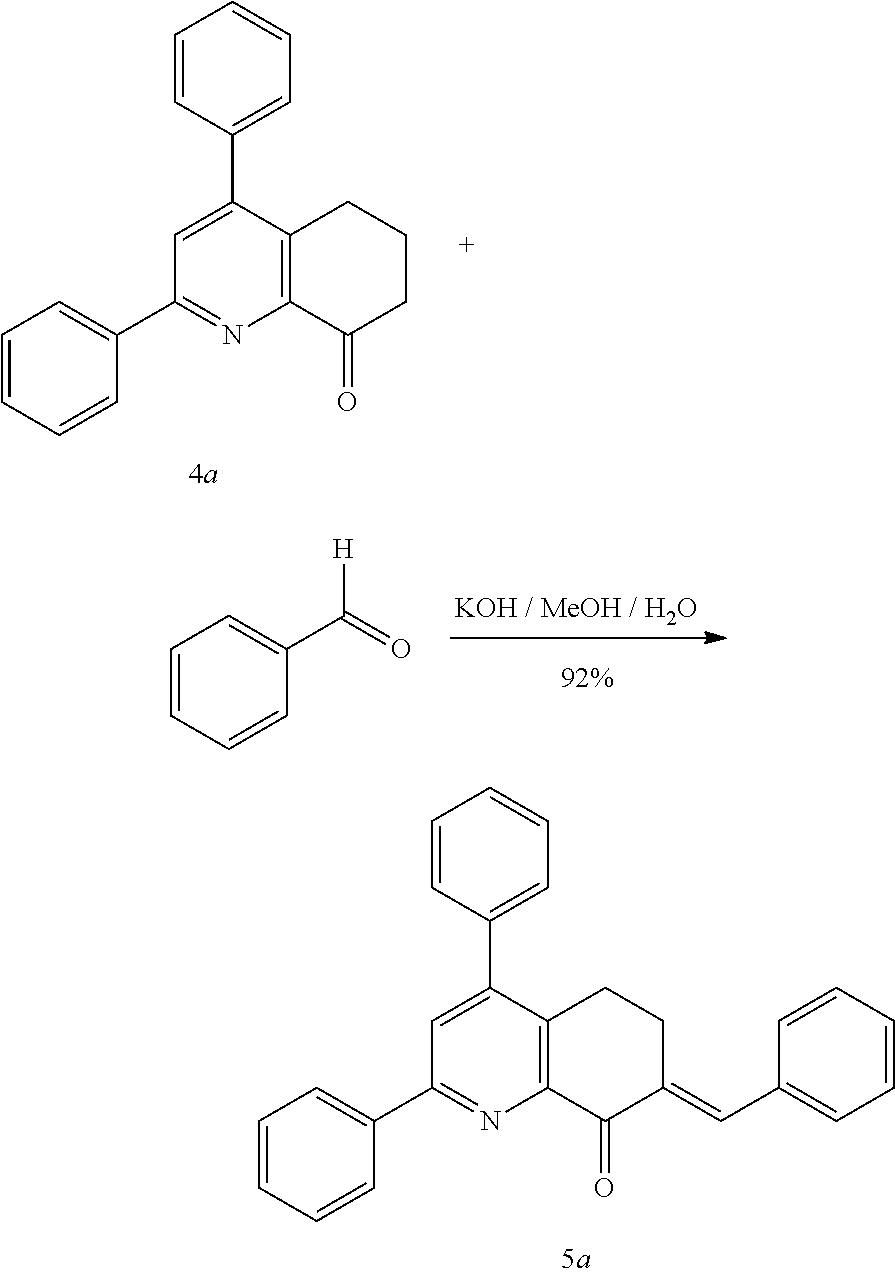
C1=C(C2=CC=CC=C2)C2=C(N=C1C1=CC=CC=C1)C(=O)CCC2.C1=CC=CC(C(=O)[H])=C1.C1=C(C2=CC=CC=C2)C2=C(N=C1C1=CC=CC=C1)C(=O)C(=CC1=CC=CC=C1)CC2
